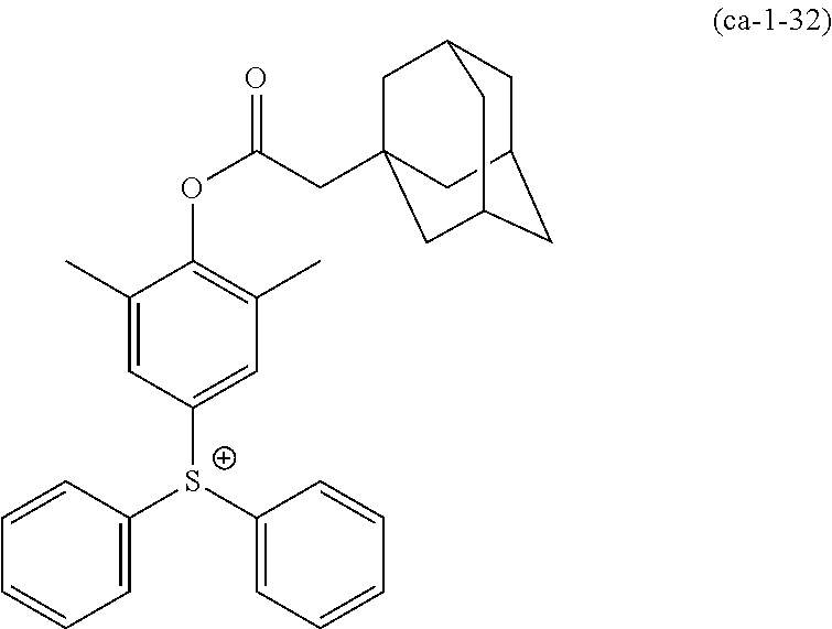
C1([S+](C2=CC=CC=C2)C2=CC=CC=C2)=CC(C)=C(OC(=O)CC23CC4CC(CC(C2)C4)C3)C(C)=C1
